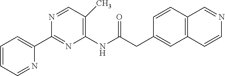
N1=CC(C)=C(NC(CC2=CC3=C(C=NC=C3)C=C2)=O)N=C1C1=CC=CC=N1
